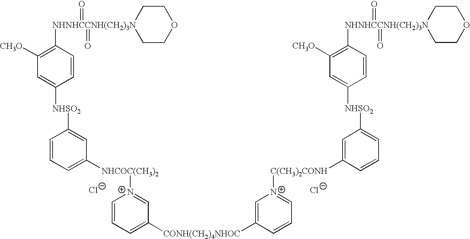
[Cl-].[Cl-].[NHNHCCNH(CH2)3N]1(C2=C([CH3O])C=C([NHSO2]C3=CC=CC([C(CH3)2CONH][N+]4=CC=CC([CONH(CH2)4NHOC]C5=CC=C[N+]([NHCOC(CH3)2]C6=CC=CC([NHSO2]C7=CC([CH3O])=C([NHNHCCNH(CH2)3N]8(=O)(=O)CCOCC8)C=C7)=C6)=C5)=C4)=C3)C=C2)(=O)(=O)CCOCC1
